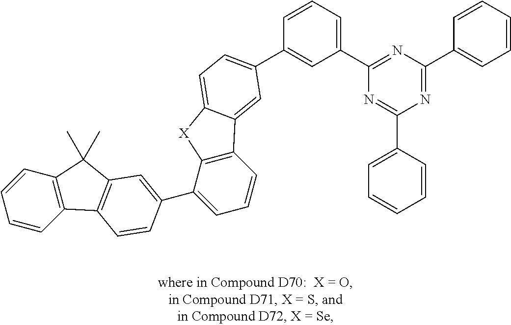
C1=CC2=C(C=C1)C(C)(C)C1=C2C=CC(C2=CC=CC3=C2[X]C2=CC=C(C4=CC(C5=NC(C6=CC=CC=C6)=NC(C6=CC=CC=C6)=N5)=CC=C4)C=C32)=C1
